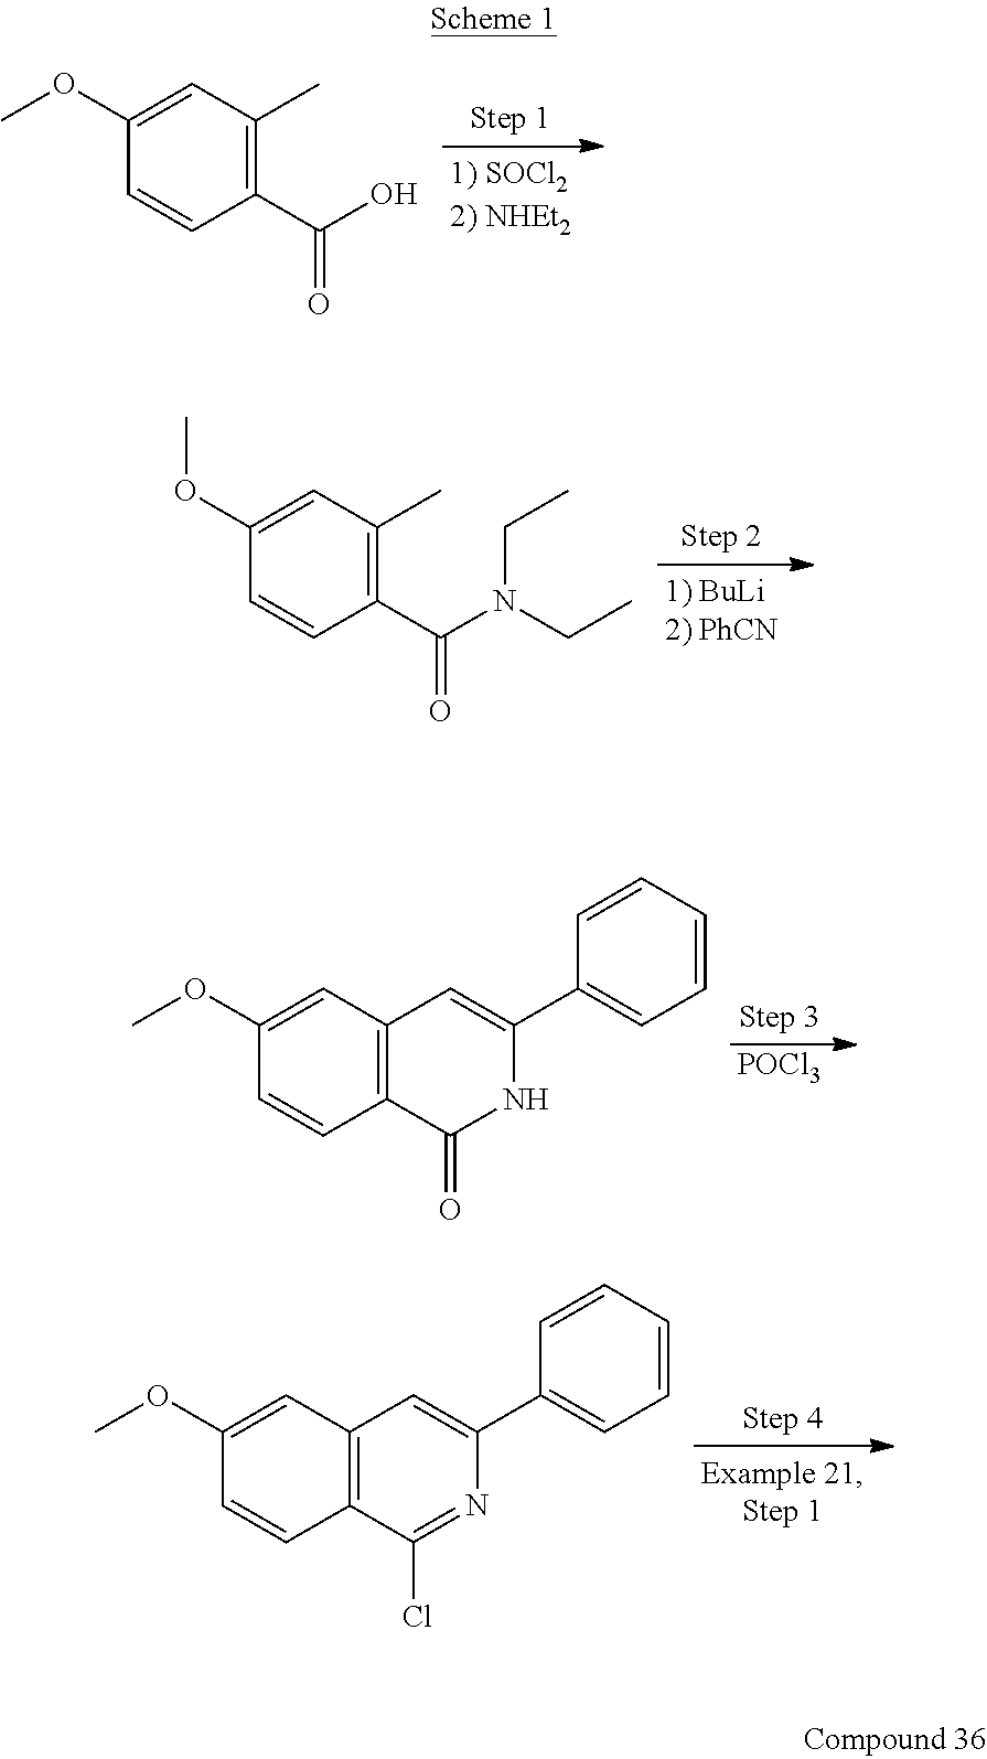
C1(OC)=CC(C)=C(C(O)=O)C=C1.C1(OC)=CC(C)=C(C(N(CC)CC)=O)C=C1.[POCl3].C1(OC)=CC2=C(C=C1)C(=O)NC(C1=CC=CC=C1)=C2.C1(OC)=CC2=C(C=C1)C(Cl)=NC(C1=CC=CC=C1)=C2
